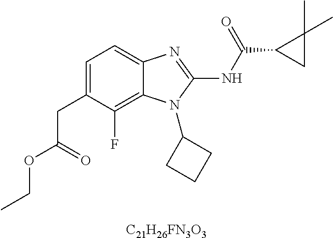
C1=C(CC(OCC)=O)C(F)=C2C(=C1)N=C(NC(=O)C1CC1(C)C)N2C1CCC1.[C21H26FN3O3]
